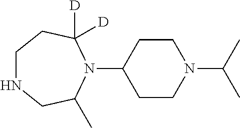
C1NCC(C)N(C2CCN(C(C)C)CC2)C([D])([D])C1
